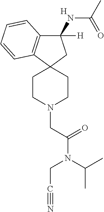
[H].C1(NC(=O)C)([H])C2=C(C3(C1)CCN(CC(N(CC#N)C(C)C)=O)CC3)C=CC=C2
